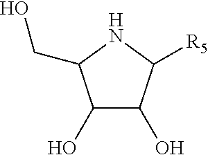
C1(O)C(O)C([R5])NC1CO
